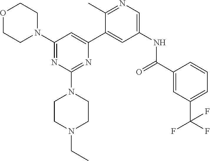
O1CCN(C2=NC(N3CCN(CC)CC3)=NC(C3=CC(NC(C4=CC(C(F)(F)F)=CC=C4)=O)=CN=C3C)=C2)CC1
